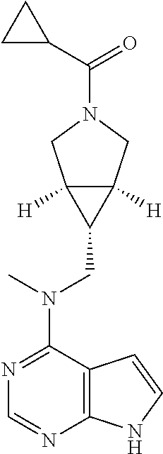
C12=C(N=CN=C1N(C)CC1C3([H])C1([H])CN(C(=O)C1CC1)C3)NC=C2
